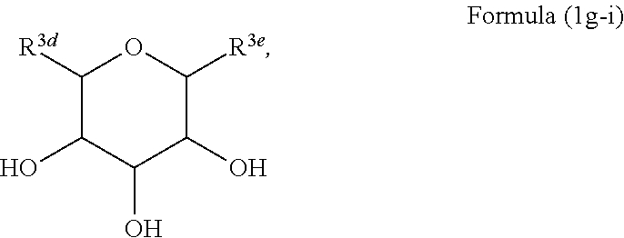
C1([R3d])C(O)C(O)C(O)C([R3e])O1
